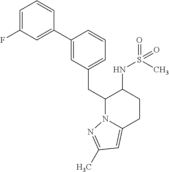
C1(CC2N3C(=CC(C)=N3)CCC2NS(C)(=O)=O)=CC=CC(C2=CC(F)=CC=C2)=C1
